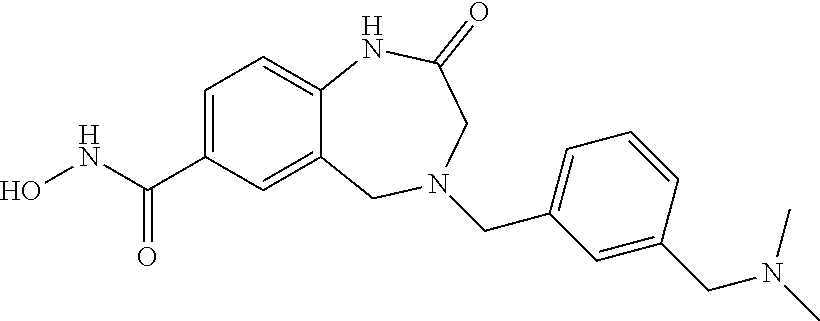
C1=C(C(NO)=O)C=C2C(=C1)NC(=O)CN(CC1=CC=CC(CN(C)C)=C1)C2
